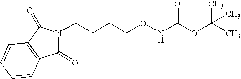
C1(=O)N(CCCCONC(OC(C)(C)C)=O)C(=O)C2=C1C=CC=C2
